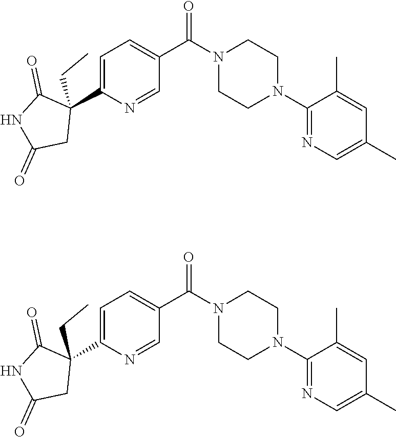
C1=C(C2(CC)C(=O)NC(=O)C2)N=CC(C(N2CCN(C3=NC=C(C)C=C3C)CC2)=O)=C1.C1=C(C2(CC)C(=O)NC(=O)C2)N=CC(C(N2CCN(C3=NC=C(C)C=C3C)CC2)=O)=C1
